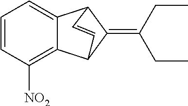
C1=CC([NO2])=C2C(=C1)C1C(=C(CC)CC)C2C=C1
